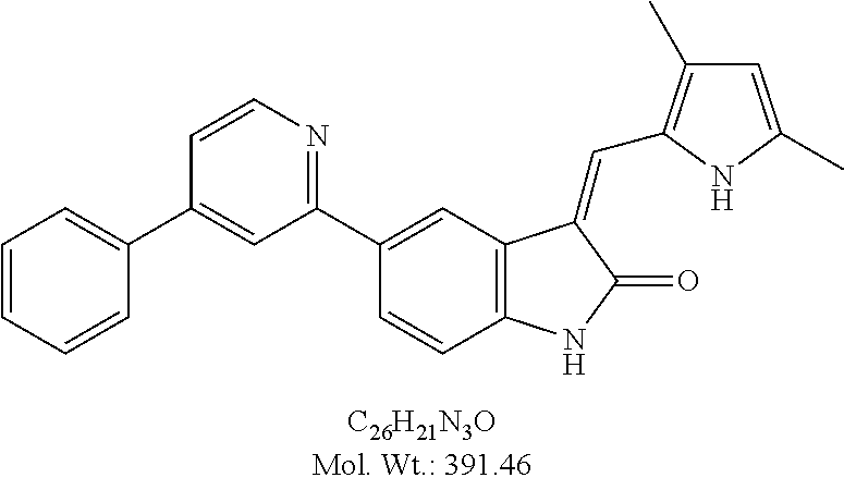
C1(C2=CC3=C(C=C2)NC(=O)C3=CC2=C(C)C=C(C)N2)=NC=CC(C2=CC=CC=C2)=C1
